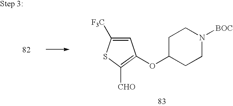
C1=C([F3C])SC([CHO])=C1OC1CCN([BOC])CC1
